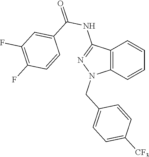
C12=C(C=CC=C1)N(CC1=CC=C([CF3])C=C1)N=C2NC(=O)C1=CC(F)=C(F)C=C1
